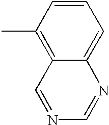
C1(C)=C2C(=CC=C1)N=CN=C2
